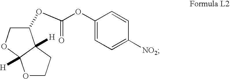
O1CCC2([H])C1([H])OCC2OC(OC1=CC=C([NO2])C=C1)=O
